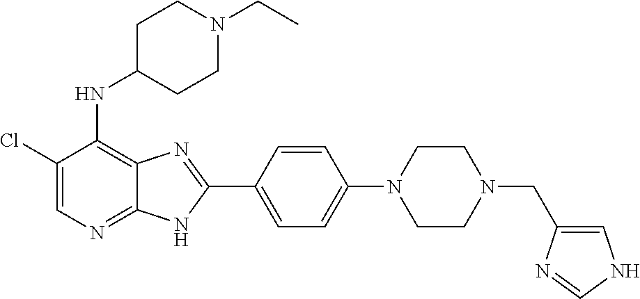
C1(Cl)=CN=C2C(=C1NC1CCN(CC)CC1)N=C(C1=CC=C(N3CCN(CC4=CNC=N4)CC3)C=C1)N2
